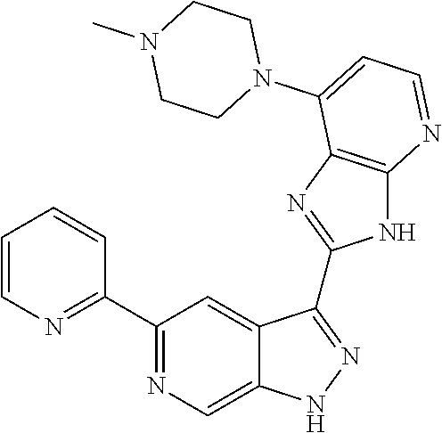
C1(C2=NC=C3C(=C2)C(C2=NC4=C(N2)N=CC=C4N2CCN(C)CC2)=NN3)=NC=CC=C1
